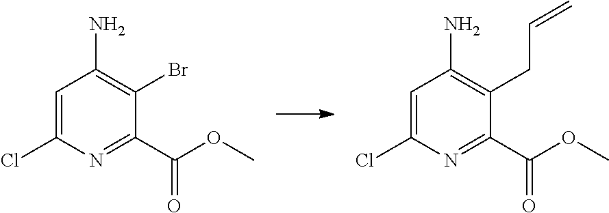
C1=C(Cl)N=C(C(OC)=O)C(Br)=C1N.C1=C(Cl)N=C(C(OC)=O)C(CC=C)=C1N
